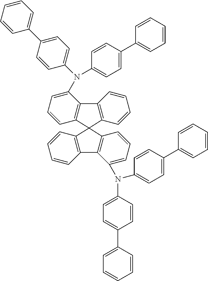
C1=CC=CC2=C1C1=C(C=CC=C1N(C1=CC=C(C3=CC=CC=C3)C=C1)C1=CC=C(C3=CC=CC=C3)C=C1)C21C2=C(C(N(C3=CC=C(C4=CC=CC=C4)C=C3)C3=CC=C(C4=CC=CC=C4)C=C3)=CC=C2)C2=C1C=CC=C2
